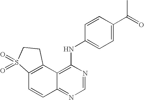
C12=C(C3=C(NC4=CC=C(C(=O)C)C=C4)N=CN=C3C=C1)CCS2(=O)=O
